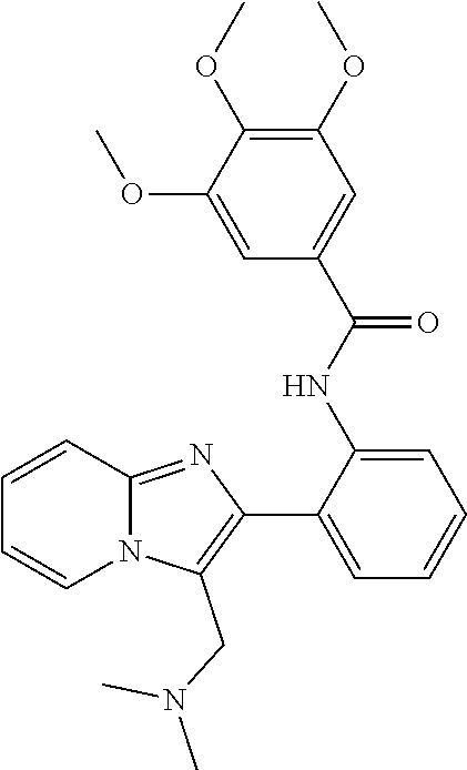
C1=CC2=NC(C3=CC=CC=C3NC(C3=CC(OC)=C(OC)C(OC)=C3)=O)=C(CN(C)C)N2C=C1
